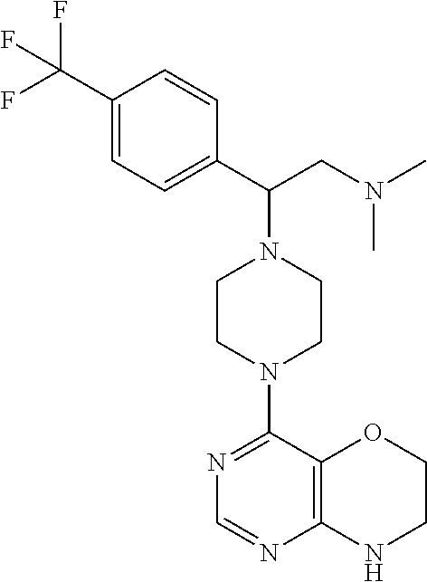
C1=C(C(N2CCN(C3=NC=NC4=C3OCCN4)CC2)CN(C)C)C=CC(C(F)(F)F)=C1
